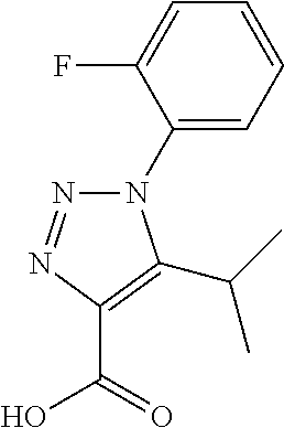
N1(C2=CC=CC=C2F)N=NC(C(=O)O)=C1C(C)C
